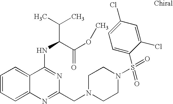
C1=CC=C2C(=C1)C(NC(C(=O)OC)C(C)C)=NC(CN1CCN(S(=O)(C3=CC=C(Cl)C=C3Cl)=O)CC1)=N2
